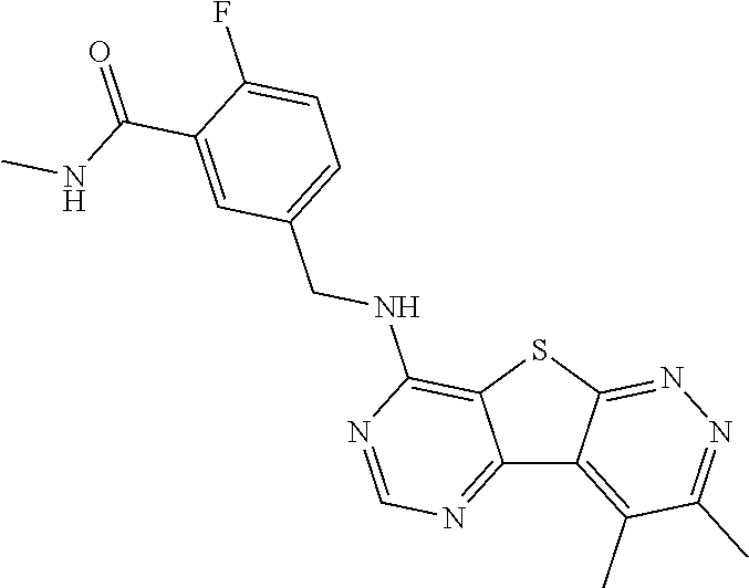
C12=NC=NC(NCC3=CC=C(F)C(C(=O)NC)=C3)=C1SC1=NN=C(C)C(C)=C21
